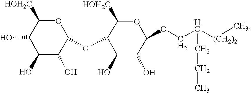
C1([HOH2C])C(O)C(O)C(O)C(OC2C([HOH2C])OC(OCC([(CH2)2]C)CCC)C(O)C2O)O1
